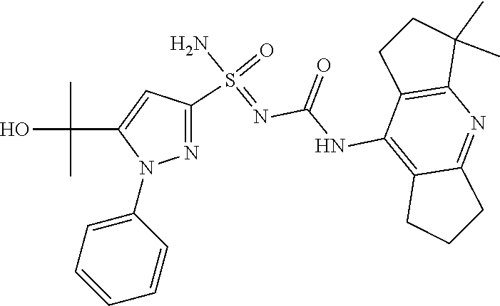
S(=O)(N)(=NC(NC1=C2C(=NC3=C1CCC3(C)C)CCC2)=O)C1=NN(C2=CC=CC=C2)C(C(O)(C)C)=C1
